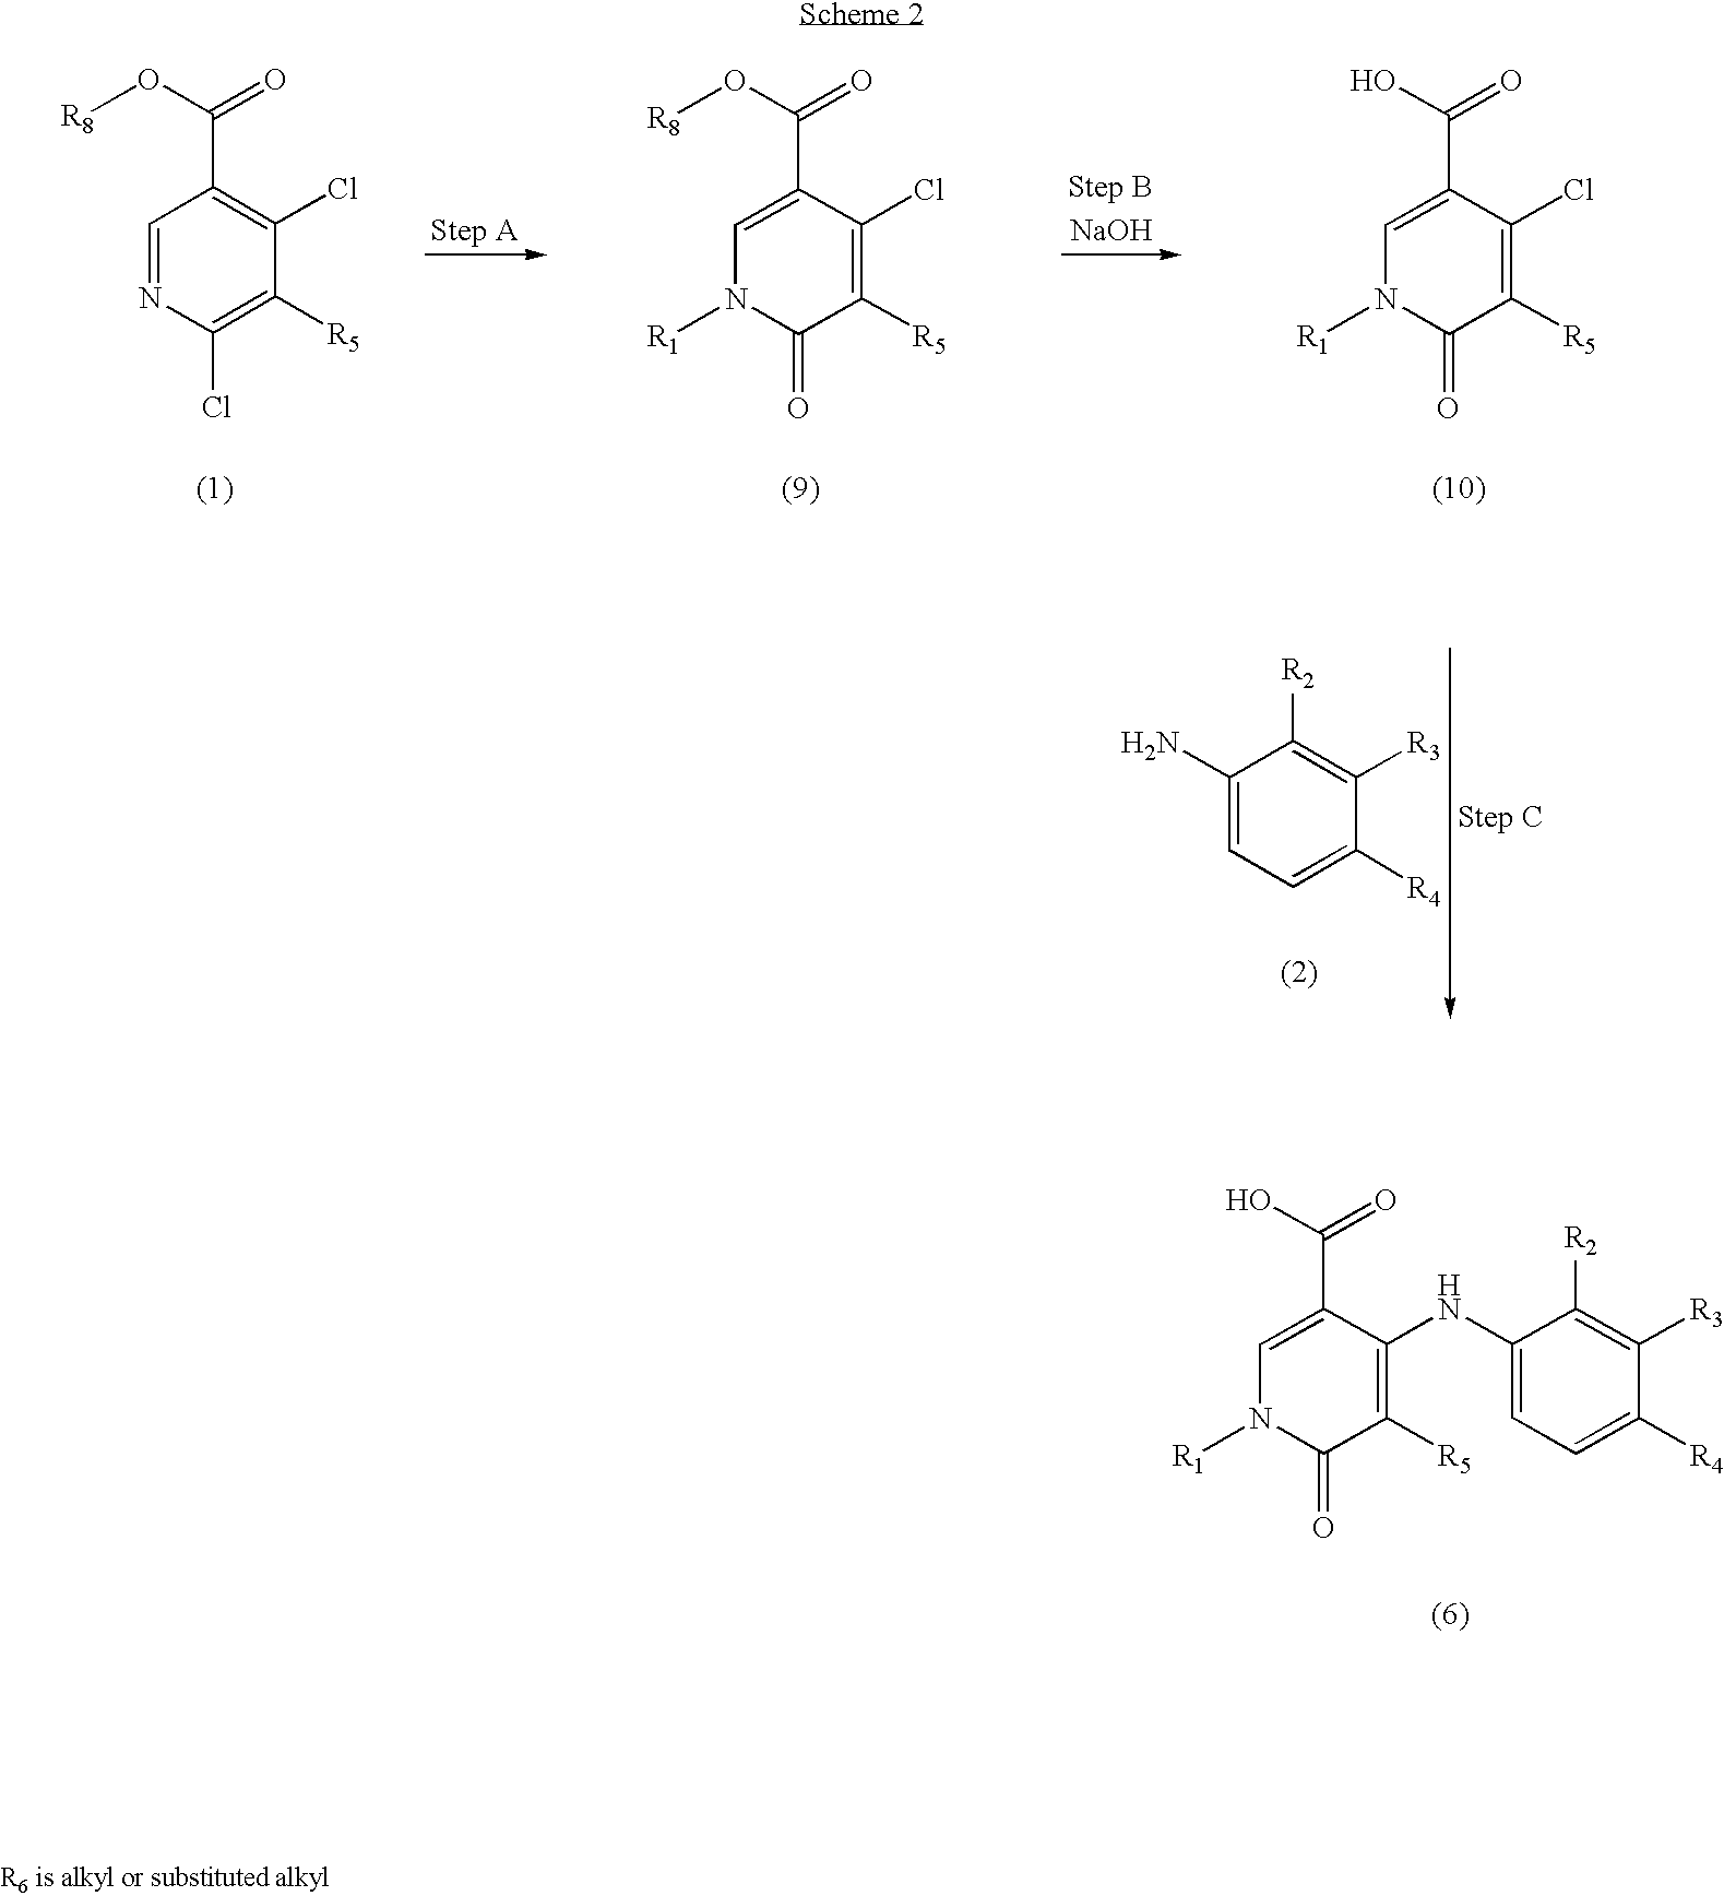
C1(Cl)=C(C(=O)O[R8])C=NC(Cl)=C1[R5].C1(Cl)=C([R5])C(=O)N([R1])C=C1C(=O)O[R8].[NaOH].C1(Cl)=C([R5])C(=O)N([R1])C=C1C(=O)O.C1(N)=CC=C([R4])C([R3])=C1[R2].C1(NC2=CC=C([R4])C([R3])=C2[R2])=C([R5])C(=O)N([R1])C=C1C(=O)O
